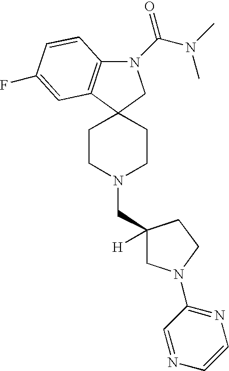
N1(C(N(C)C)=O)C2=C(C3(C1)CCN(CC1([H])CN(C4=NC=CN=C4)CC1)CC3)C=C(F)C=C2
